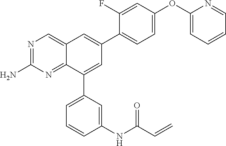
N1=C(N)N=C2C(=C1)C=C(C1=CC=C(OC3=CC=CC=N3)C=C1F)C=C2C1=CC=CC(NC(=O)C=C)=C1
